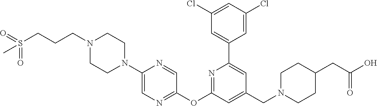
C1(Cl)=CC(Cl)=CC(C2=CC(CN3CCC(CC(O)=O)CC3)=CC(OC3=NC=C(N4CCN(CCCS(=O)(=O)C)CC4)N=C3)=N2)=C1
